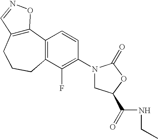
C12=C(CCCC3=C1C=CC(N1CC(C(NCC)=O)OC1=O)=C3F)C=NO2
